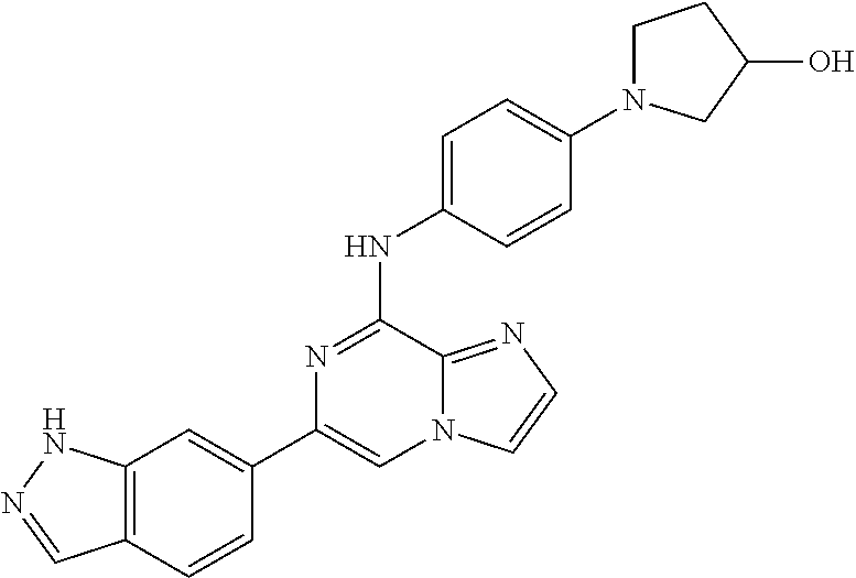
C12=C(C=CC(C3=CN4C(=NC=C4)C(NC4=CC=C(N5CC(O)CC5)C=C4)=N3)=C1)C=NN2
